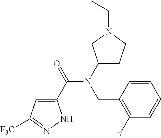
C1(C(=O)N(C2CCN(CC)C2)CC2=C(F)C=CC=C2)=CC([F3C])=NN1
